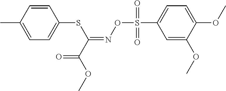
C1=C(C)C=CC(SC(=NOS(C2=CC=C(OC)C(OC)=C2)(=O)=O)C(OC)=O)=C1
